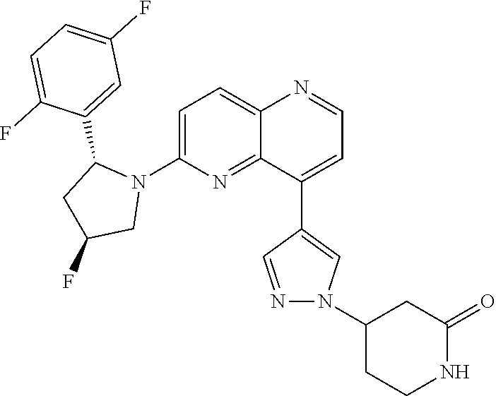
C1=C(N2C(C3=CC(F)=CC=C3F)CC(F)C2)N=C2C(=C1)N=CC=C2C1=CN(C2CCNC(=O)C2)N=C1
